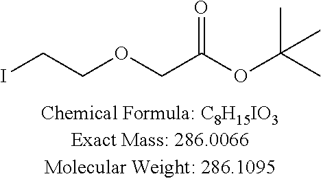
ICCOCC(OC(C)(C)C)=O
